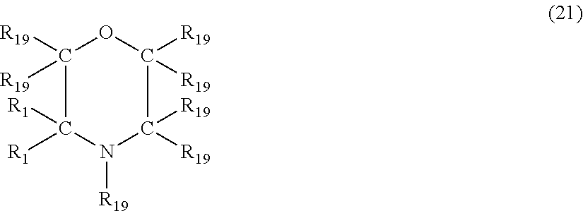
N1([R19])C([R1])([R1])C([R19])([R19])OC([R19])([R19])C1([R19])[R19]
